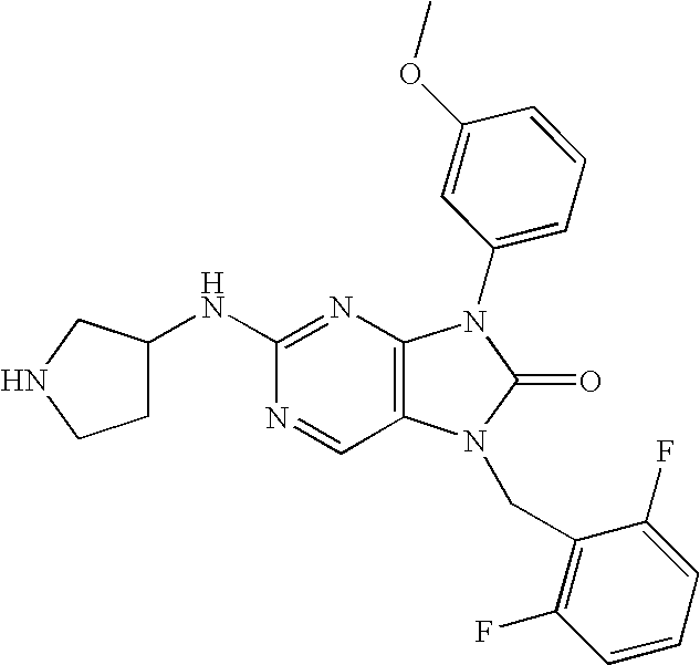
C1(NC2CCNC2)=NC2=C(C=N1)N(CC1=C(F)C=CC=C1F)C(=O)N2C1=CC=CC(OC)=C1
